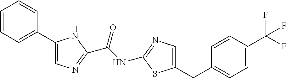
C1=CC=C(C2=CN=C(C(NC3=NC=C(CC4=CC=C(C(F)(F)F)C=C4)S3)=O)N2)C=C1
